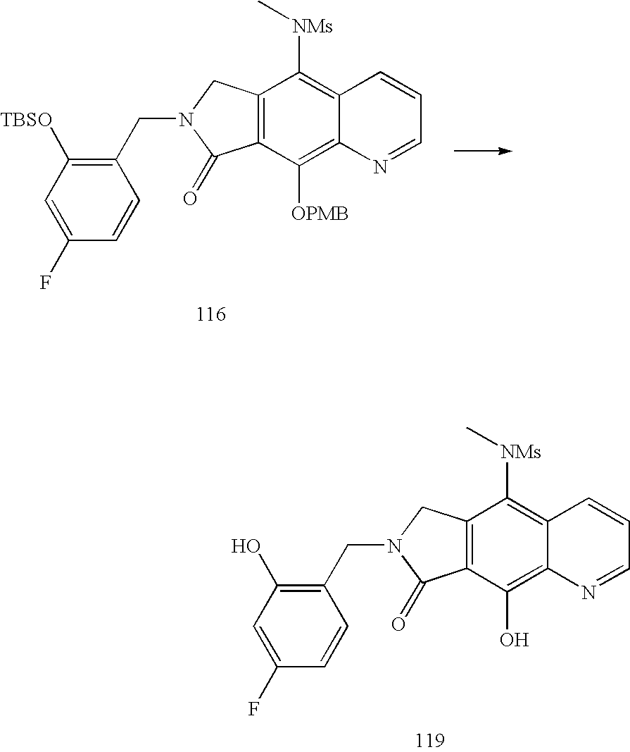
C1([NMs]C)=C2C(=C(O)C3=C1CN(CC1=C(O)C=C(F)C=C1)C3=O)N=CC=C2.C1([NMs]C)=C2C(=C([OPMB])C3=C1CN(CC1=C([TBSO])C=C(F)C=C1)C3=O)N=CC=C2
